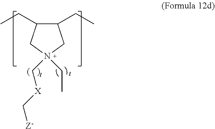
C1(CC)C(CC)CN(C[X]C[Z-])(CC)C1
